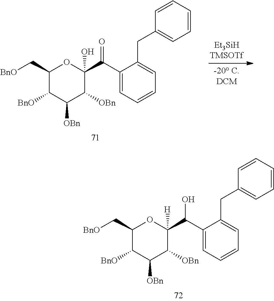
C1(C[BnO])C([BnO])C([OBn])C([OBn])C(C(C2=CC=CC=C2CC2=CC=CC=C2)O)([H])O1.C1(C[BnO])C([BnO])C([OBn])C([OBn])C(C(C2=CC=CC=C2CC2=CC=CC=C2)=O)(O)O1
